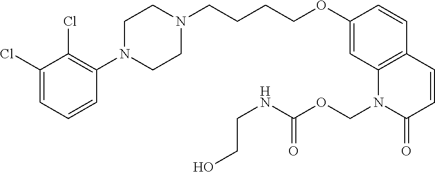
C1(Cl)=CC=CC(N2CCN(CCCCOC3=CC4=C(C=C3)C=CC(=O)N4COC(NCCO)=O)CC2)=C1Cl
